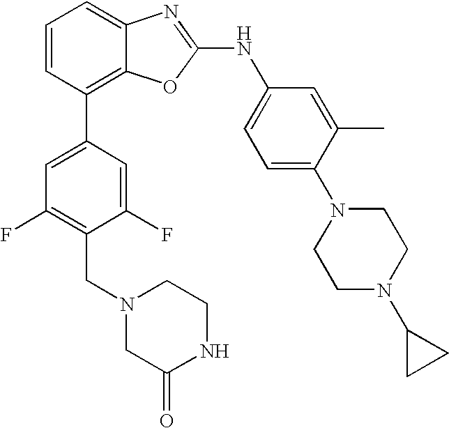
C1=CC(C2=CC(F)=C(CN3CC(=O)NCC3)C(F)=C2)=C2C(=C1)N=C(NC1=CC=C(N3CCN(C4CC4)CC3)C(C)=C1)O2
